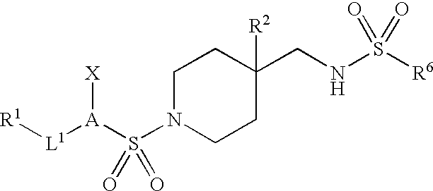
[R1][L1][A](S(N1CCC(CNS(=O)([R6])=O)([R2])CC1)(=O)=O)[X]
